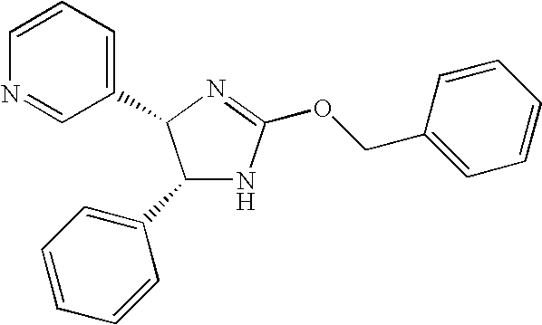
C1(C2=CC=CC=C2)NC(OCC2=CC=CC=C2)=NC1C1=CC=CN=C1
